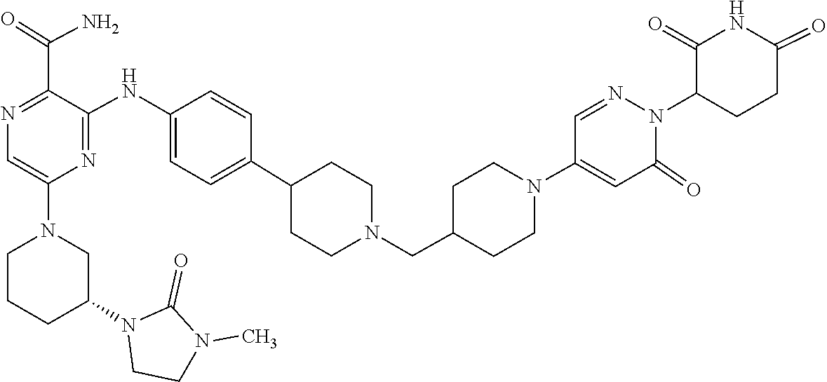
C1CN(C2CCCN(C3=CN=C(C(=O)N)C(NC4=CC=C(C5CCN(CC6CCN(C7=CC(=O)N(C8C(=O)NC(=O)CC8)N=C7)CC6)CC5)C=C4)=N3)C2)C(=O)N1C
